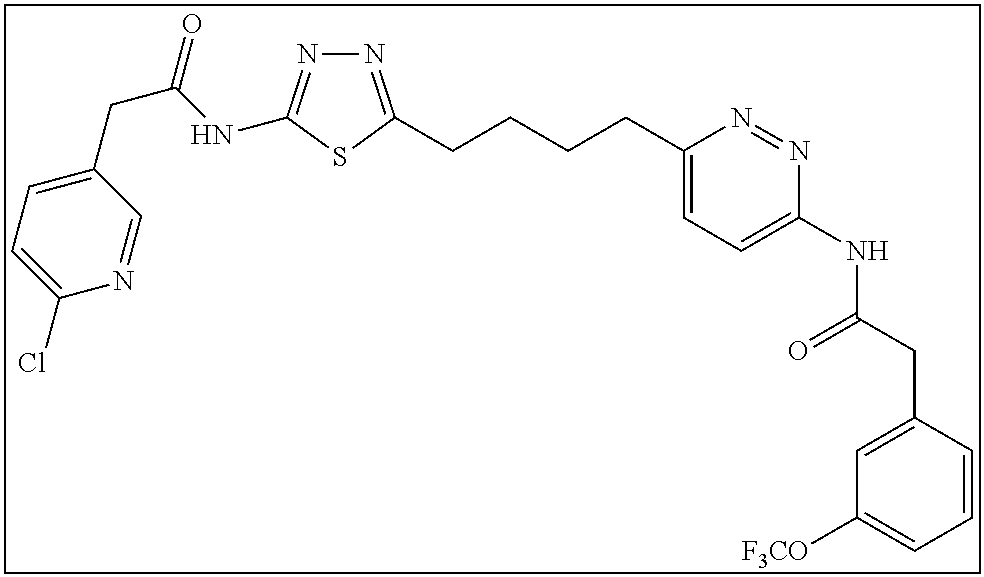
N1=C(CCCCC2=CC=C(NC(CC3=CC([F3CO])=CC=C3)=O)N=N2)SC(NC(CC2=CC=C(Cl)N=C2)=O)=N1
